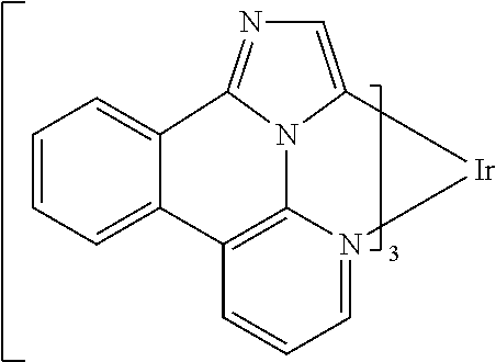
C1=CC=C2C(=C1)C1=NC=C3N1C1=C2C=CC=N1[Ir]3
